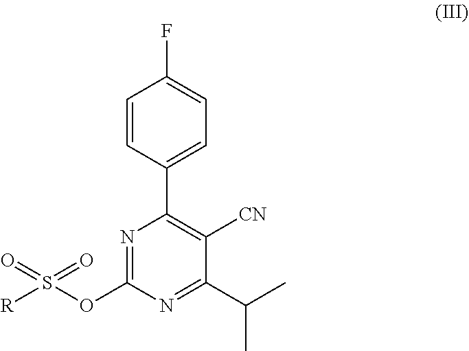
C1(C2=C([CN])C(C(C)C)=NC(OS([R])(=O)=O)=N2)=CC=C(F)C=C1
